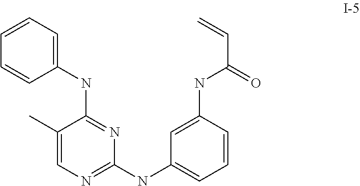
C1(C)=CN=C(NC2=CC=CC(NC(C=C)=O)=C2)N=C1NC1=CC=CC=C1
